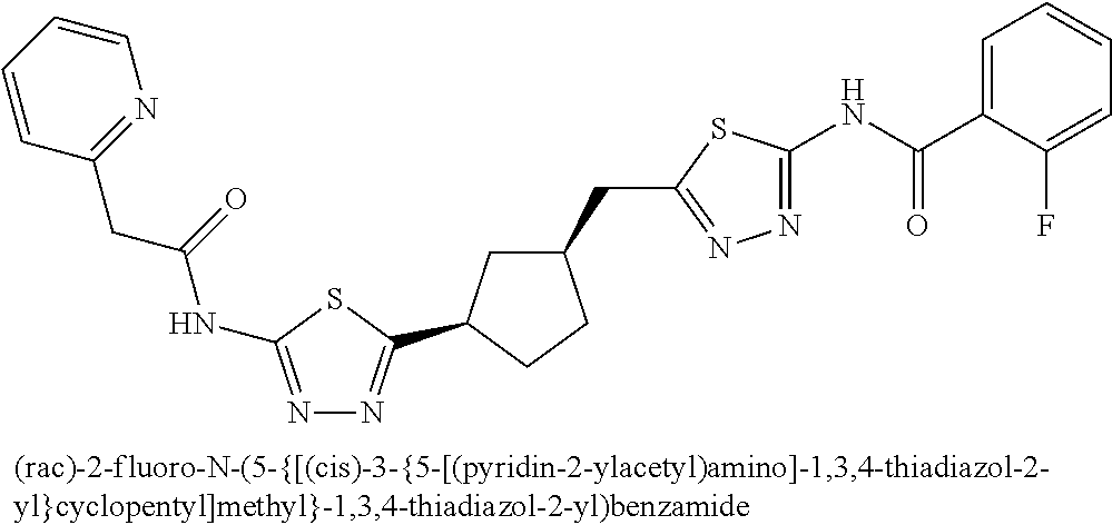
C1(C(NC2=NN=C(CC3CC(C4=NN=C(NC(CC5=NC=CC=C5)=O)S4)CC3)S2)=O)=CC=CC=C1F
